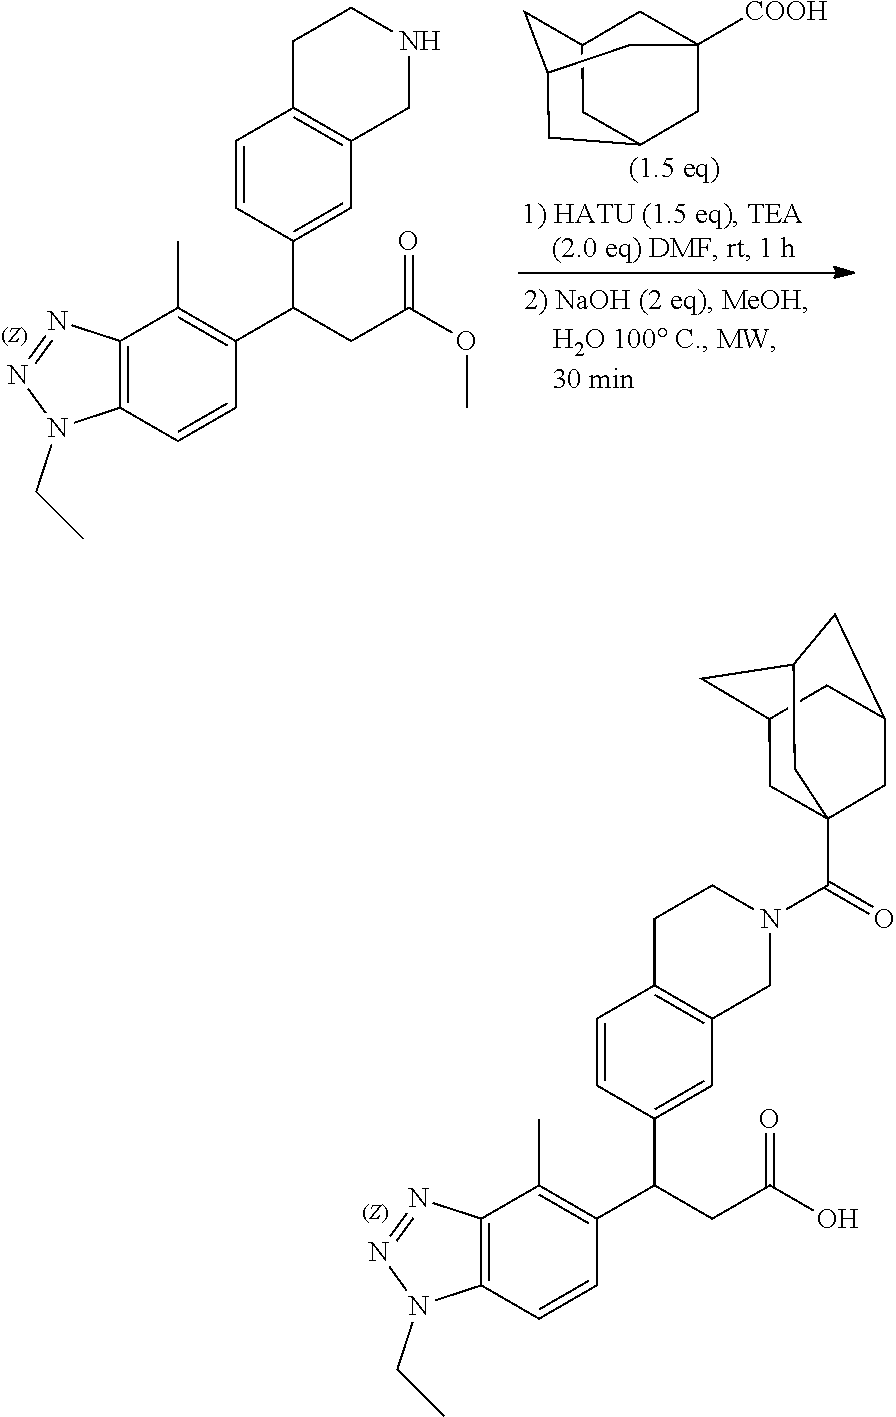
N1(CC)N=NC2=C1C=CC(C(C1=CC3=C(C=C1)CCNC3)CC(=O)OC)=C2C.C1C2CC3CC1([COOH])CC(C3)C2.N1(CC)N=NC2=C1C=CC(C(C1=CC3=C(C=C1)CCN(C(=O)C14CC5CC(CC(C1)C5)C4)C3)CC(=O)O)=C2C
